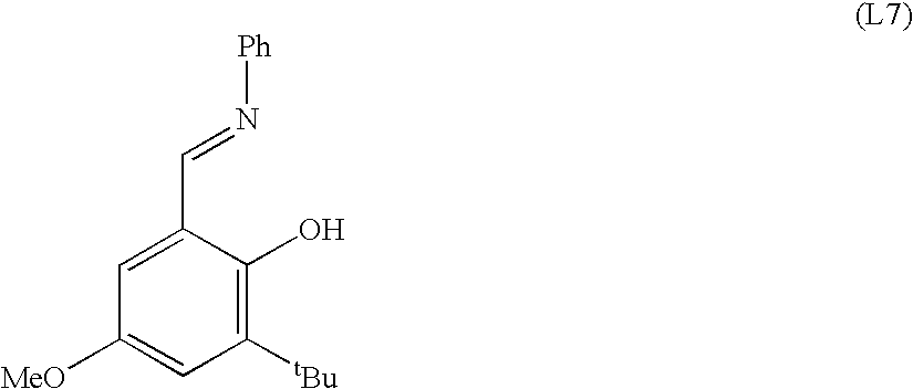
C(C1=CC([MeO])=CC([tBu])=C1O)=N[Ph]
